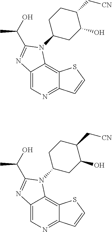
C1C(N2C3=C4C(=NC=C3N=C2C(O)C)C=CS4)CC(O)C(C[CN])C1.C1C(N2C3=C4C(=NC=C3N=C2C(O)C)C=CS4)CC(O)C(C[CN])C1
